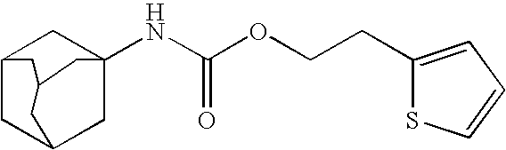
C12CC3CC(NC(=O)OCCC4=CC=CS4)(C1)CC(C2)C3
